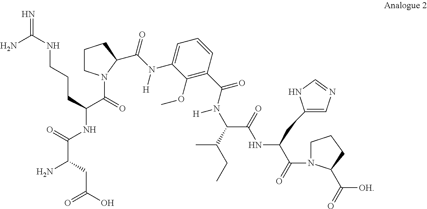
C1=C(N(C(=O)C2N(C(C(CCCNC(=N)N)NC(C(N)CC(O)=O)=O)=O)CCC2)[H])C(OC)=C(C(=O)N(C(C(CC)C)C(NC(C(N2CCCC2C(=O)[OH])=O)CC2=CN=CN2)=O)[H])C=C1
